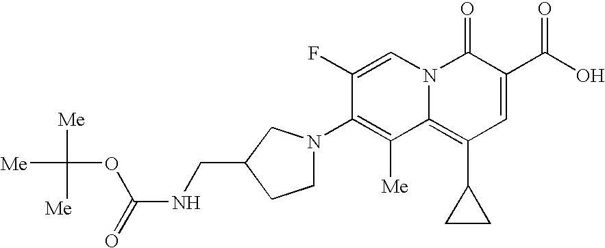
C1N(C2=C([Me])C3=C(C4CC4)C=C(C(O)=O)C(=O)N3C=C2F)CC(CNC(=O)OC([Me])([Me])[Me])C1
